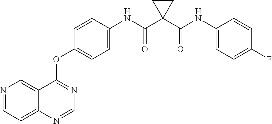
N1=CC=C2C(=C1)C(OC1=CC=C(NC(C3(C(NC4=CC=C(F)C=C4)=O)CC3)=O)C=C1)=NC=N2
